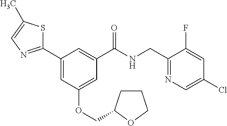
C1(C2=NC=C(C)S2)=CC(OCC2CCCO2)=CC(C(NCC2=NC=C(Cl)C=C2F)=O)=C1
